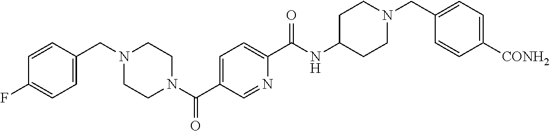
C1=CC(CN2CCN(C(C3=CC=C(C(NC4CCN(CC5=CC=C([CONH2])C=C5)CC4)=O)N=C3)=O)CC2)=CC=C1F
